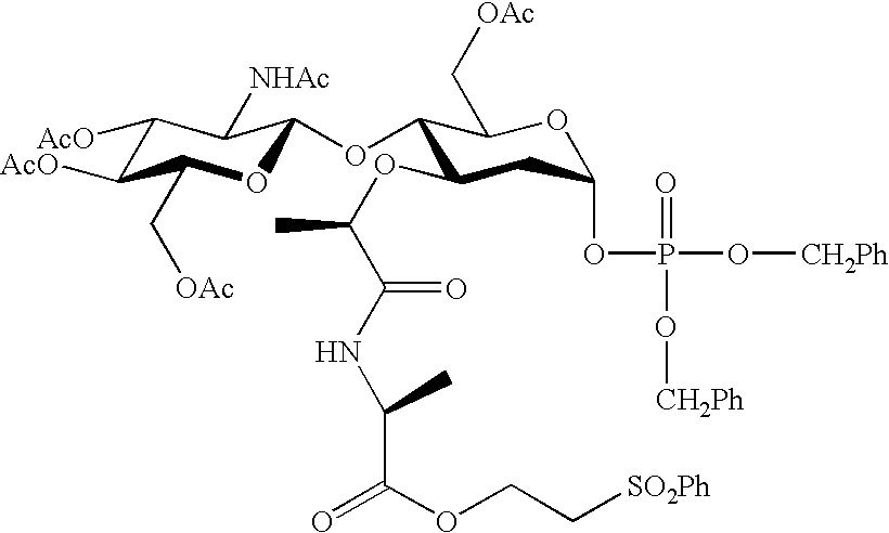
C1([AcO])C([AcO])C(C[OAc])OC(OC2C(OC(C)C(NC(C(OCC[SO2Ph])=O)C)=O)CC(OP(=O)(O[CH2Ph])O[CH2Ph])OC2C[OAc])C1[NHAc]
